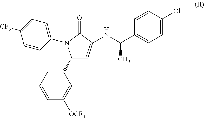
C1(C2=CC=CC([OCF3])=C2)C=C(NC(C2=CC=C(Cl)C=C2)C)C(=O)N1C1=CC=C([CF3])C=C1
